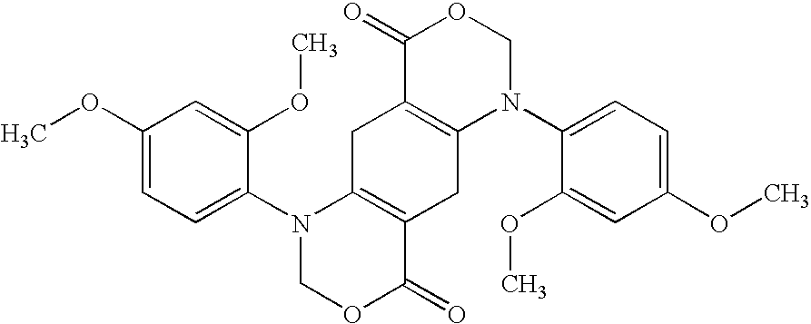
C1(OC)=CC=C(N2COC(=O)C3=C2CC2=C(C3)N(C3=CC=C(OC)C=C3OC)COC2=O)C(OC)=C1
